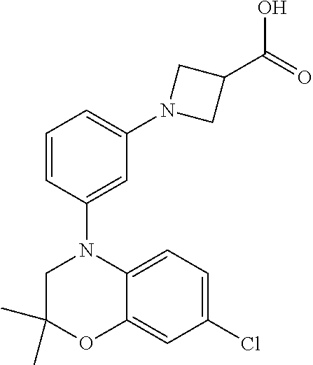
C1(C)(C)CN(C2=CC(N3CC(C(=O)O)C3)=CC=C2)C2=CC=C(Cl)C=C2O1
